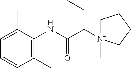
C1(C)=C(NC(C([N+]2(C)CCCC2)CC)=O)C(C)=CC=C1
